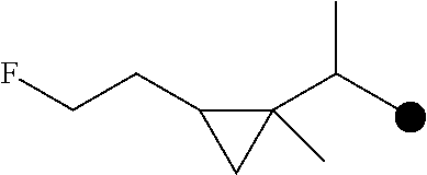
C1(C(C)C)(C)C(CCF)C1
